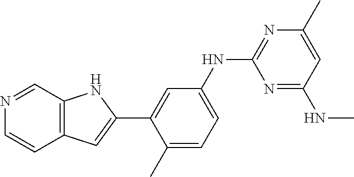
C1=C(NC2=NC(C)=CC(NC)=N2)C=C(C2=CC3=C(N2)C=NC=C3)C(C)=C1
